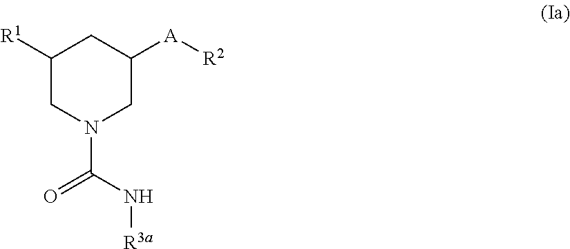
C1([R1])CN(C(N[R3a])=O)CC([A][R2])C1
